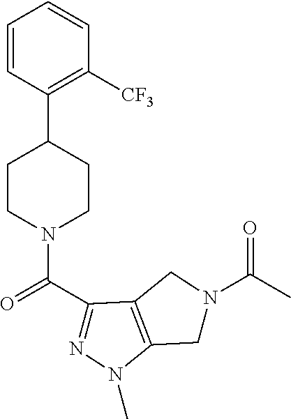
C1=CC(C2CCN(C(C3=NN(C)C4=C3CN(C(C)=O)C4)=O)CC2)=C([CF3])C=C1
